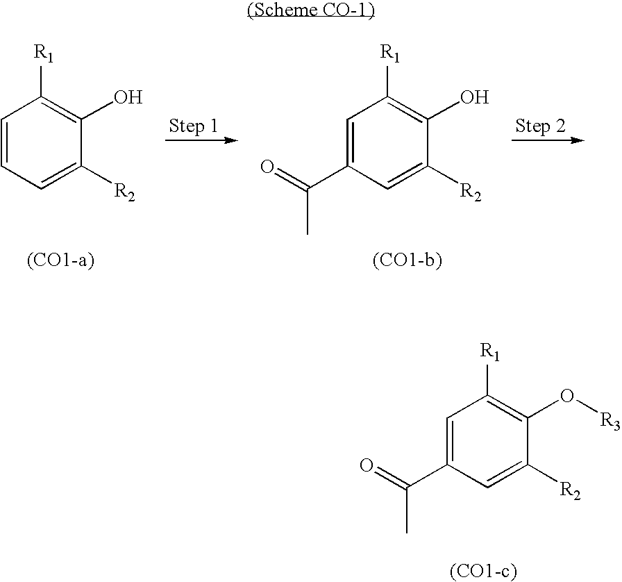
C1=CC=C([R2])C(O)=C1[R1].C1=C(C(C)=O)C=C([R2])C(O)=C1[R1].C1=C(C(C)=O)C=C([R2])C(O[R3])=C1[R1]
